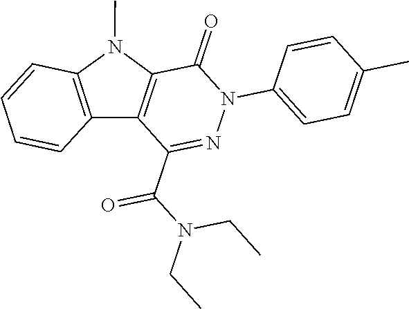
C1(=O)C2=C(C(C(N(CC)CC)=O)=NN1C1=CC=C(C)C=C1)C1=C(N2C)C=CC=C1
